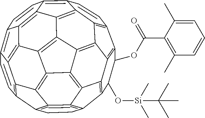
C12=C3C4=C(C5=C6C4=C4C7=C3C3=C1CCC1=C=3C3=C7C7=C4C4=C6C(=C6C=CC8=C9C(=C7C8=C46)C3=C1C=C9)C=C5)C(OC(C1=C(C)C=CC=C1C)=O)C2O[Si](C)(C)C(C)(C)C
